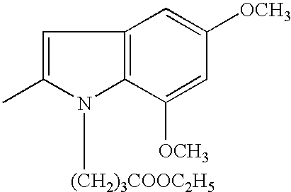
C1=C(C)N([(CH2)3COOC2H5])C2=C1C=C([OCH3])C=C2[OCH3]
